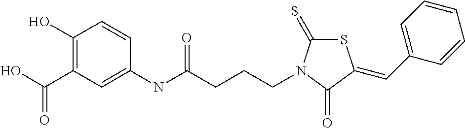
C1(O)=C(C(O)=O)C=C(NC(CCCN2C(=S)SC(=CC3=CC=CC=C3)C2=O)=O)C=C1
